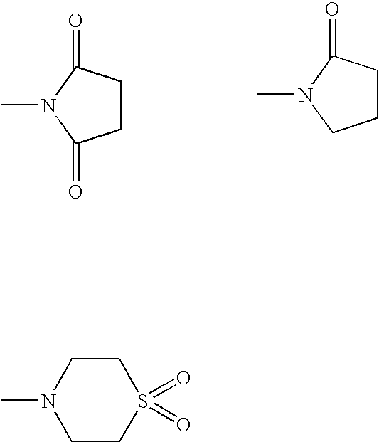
C1CC(=O)N(C)C1=O.C1CC(=O)N(C)C1.N1(C)CCS(=O)(=O)CC1
